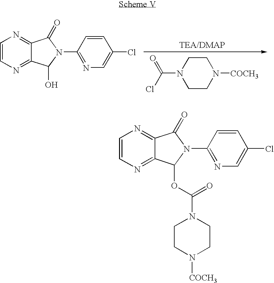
O=C(Cl)N1CCN([COCH3])CC1.C1=CN=C2C(=N1)C(=O)N(C1=NC=C(Cl)C=C1)C2O.C1=CN=C2C(=N1)C(=O)N(C1=NC=C(Cl)C=C1)C2OC(=O)N1CCN([COCH3])CC1
